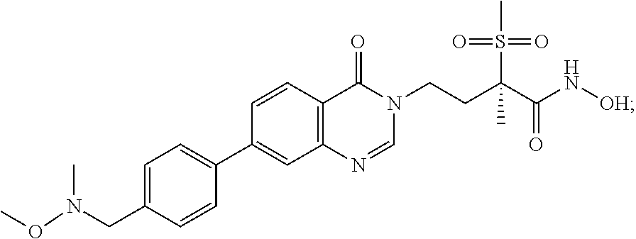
O(N(CC1=CC=C(C2=CC3=C(C=C2)C(=O)N(CCC(C(N[OH])=O)(C)S(C)(=O)=O)C=N3)C=C1)C)C
